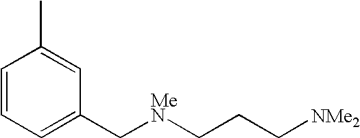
CC1=CC(C[MeN]CCC[NMe2])=CC=C1
